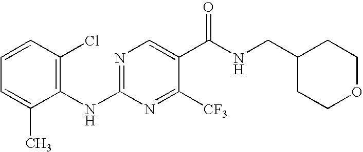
C1(NC2=NC=C(C(NCC3CCOCC3)=O)C([CF3])=N2)=C(Cl)C=CC=C1C
